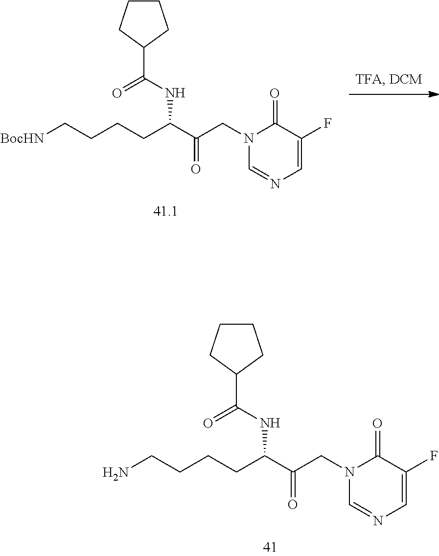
C1(C(NC(C(CN2C=NC=C(F)C2=O)=O)CCCCN)=O)CCCC1.C1(C(NC(C(CN2C=NC=C(F)C2=O)=O)CCCC[BocHN])=O)CCCC1
